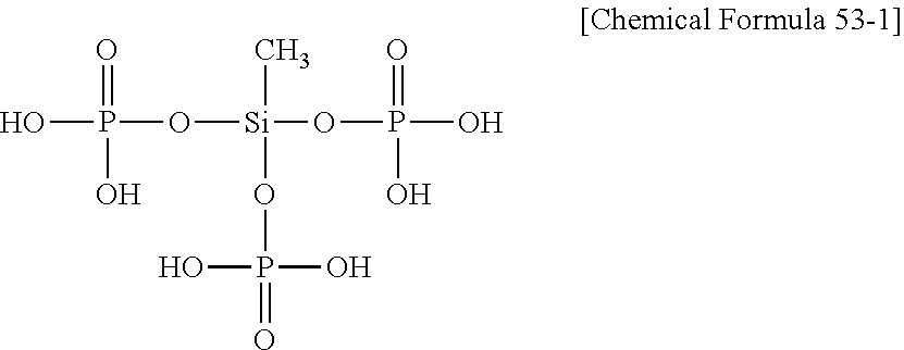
OP(O[Si](OP(=O)(O)O)(C)OP(O)(O)=O)(=O)O
